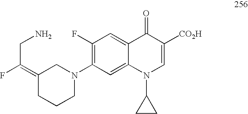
C1(F)=C(N2CC(=C(F)CN)CCC2)C=C2C(=C1)C(=O)C([CO2H])=CN2C1CC1
